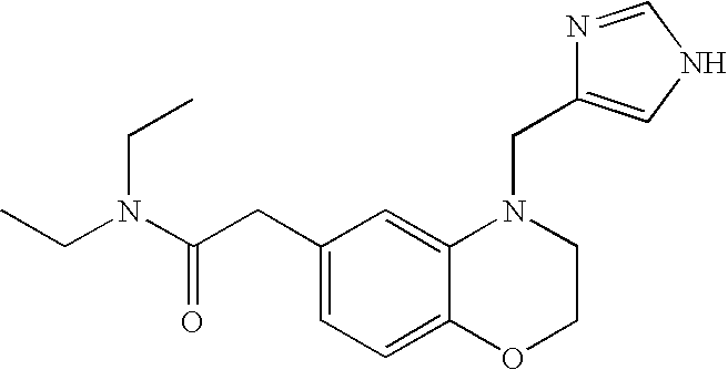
C1(CC(N(CC)CC)=O)=CC=C2C(=C1)N(CC1=CNC=N1)CCO2
